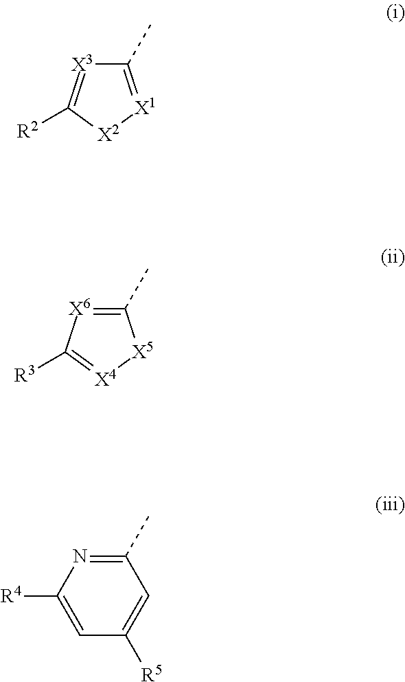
C1(C)=[X1][X2]C([R2])=[X3]1.C1(C)=[X6]C([R3])=[X4][X5]1.C1(C)=NC([R4])=CC([R5])=C1
